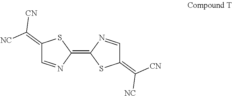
C1(=C([NC])[CN])C=NC(=C2SC(=C([CN])[NC])C=N2)S1
